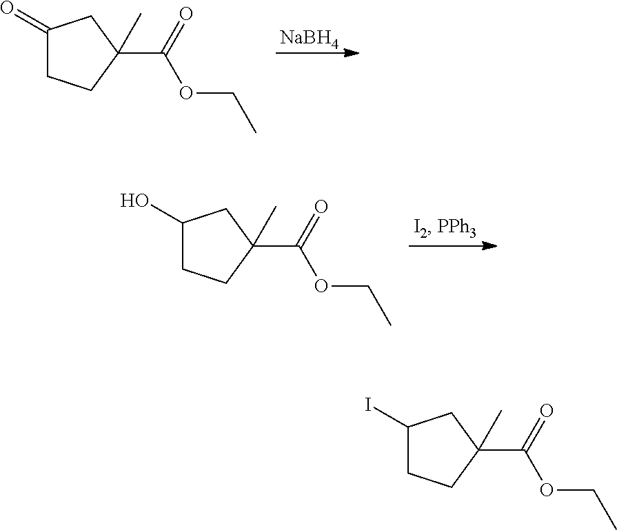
[NaBH4].C1(=O)CCC(C(OCC)=O)(C)C1.C1(O)CCC(C(OCC)=O)(C)C1.C1(I)CCC(C(OCC)=O)(C)C1
